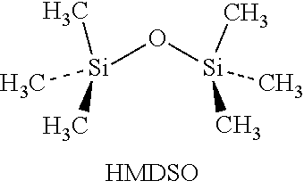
[Si](O[Si](C)(C)C)(C)(C)C
